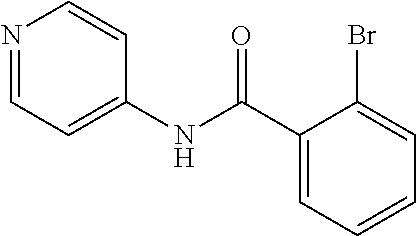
C1=CC=C(C(NC2=CC=NC=C2)=O)C(Br)=C1
